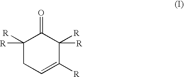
C1([R])([R])CC=C([R])C([R])([R])C1=O
